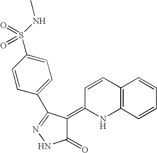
C12=C(C=CC=C1)NC(=C1C(=O)NN=C1C1=CC=C(S(NC)(=O)=O)C=C1)C=C2
